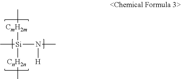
[CmH2m]([Si]([CnH2n]C)(C)N(C)[H])C
